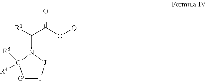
O(C(C([R1])N1C([R5])([R4])[G'][J][J]1)=O)[Q]
